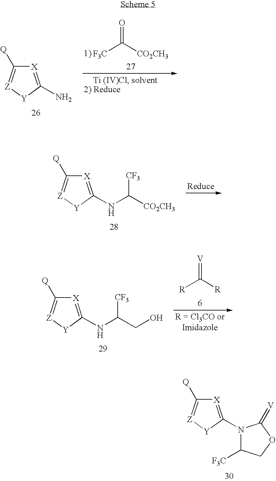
[X]1=C(N)[Y][Z]=C1[Q].O=C([CO2CH3])[F3C].[X]1=C(NC([CO2CH3])[CF3])[Y][Z]=C1[Q].[X]1=C(NC(CO)[CF3])[Y][Z]=C1[Q].[V]=C([R])[R].[X]1=C(N2C([F3C])COC2=[V])[Y][Z]=C1[Q]
